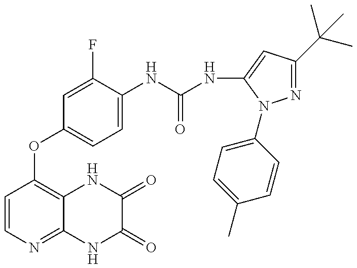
C1=CN=C2C(=C1OC1=CC=C(NC(=O)NC3=CC(C(C)(C)C)=NN3C3=CC=C(C)C=C3)C(F)=C1)NC(=O)C(=O)N2
